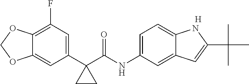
C1(C2(C(NC3=CC=C4C(=C3)C=C(C(C)(C)C)N4)=O)CC2)=CC(F)=C2C(=C1)OCO2.[H]
